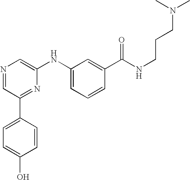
N1=CC(C2=CC=C(O)C=C2)=NC(NC2=CC=CC(C(NCCCN(C)C)=O)=C2)=C1
